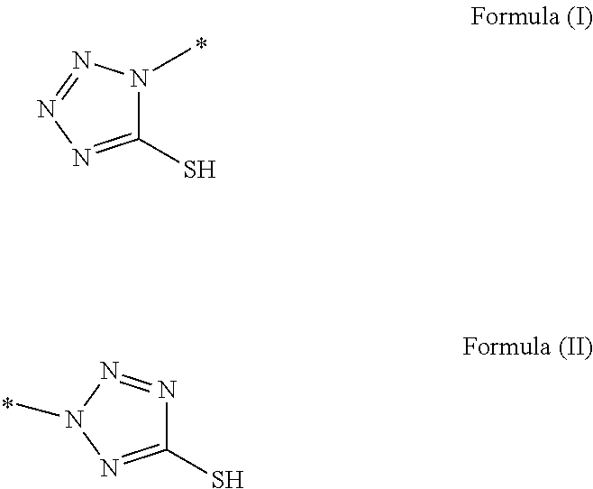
C1(S)=NN(C)N=N1.C1(S)=NN=NN1C
